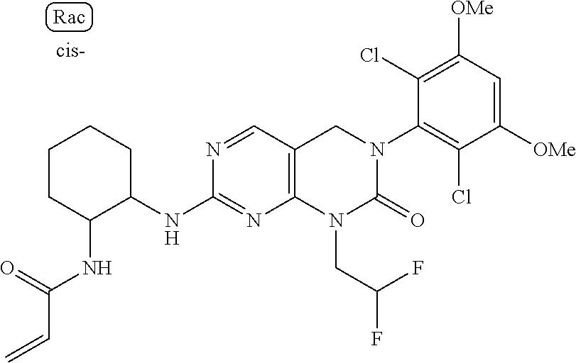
C1(Cl)=C([OMe])C=C([OMe])C(Cl)=C1N1CC2=C(N=C(NC3CCCCC3NC(C=C)=O)N=C2)N(CC(F)F)C1=O
